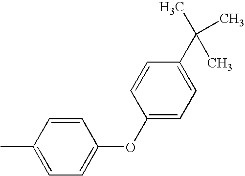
C1=C(C)C=CC(OC2=CC=C(C(C)(C)C)C=C2)=C1
